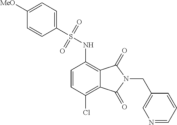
C1([MeO])=CC=C(S(=O)(=O)NC2=C3C(=C(Cl)C=C2)C(=O)N(CC2=CN=CC=C2)C3=O)C=C1
